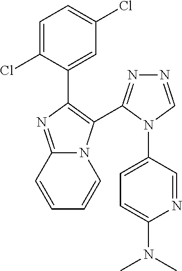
C12=NC(C3=CC(Cl)=CC=C3Cl)=C(C3=NN=CN3C3=CC=C(N(C)C)N=C3)N1C=CC=C2
